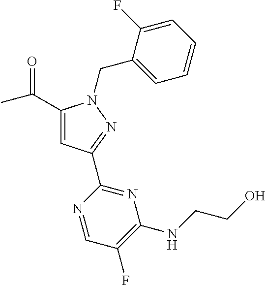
C1(C(=O)C)=CC(C2=NC(NCCO)=C(F)C=N2)=NN1CC1=CC=CC=C1F
